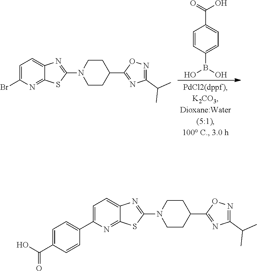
C1=C(C2=CC=C(C(O)=O)C=C2)N=C2C(=C1)N=C(N1CCC(C3=NC(C(C)C)=NO3)CC1)S2.C1=C(Br)N=C2C(=C1)N=C(N1CCC(C3=NC(C(C)C)=NO3)CC1)S2.C1=CC(B(O)O)=CC=C1C(=O)O
